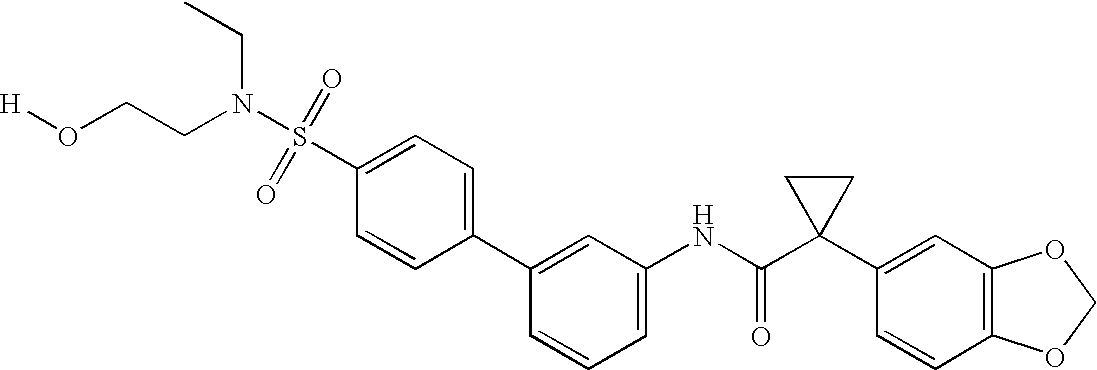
C1(NC(C2(C3=CC4=C(C=C3)OCO4)CC2)=O)=CC=CC(C2=CC=C(S(N(CC)CCO[H])(=O)=O)C=C2)=C1
